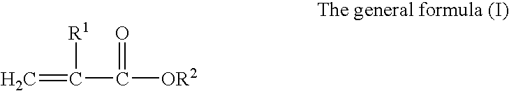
C=C(C(=O)[OR2])[R1]
